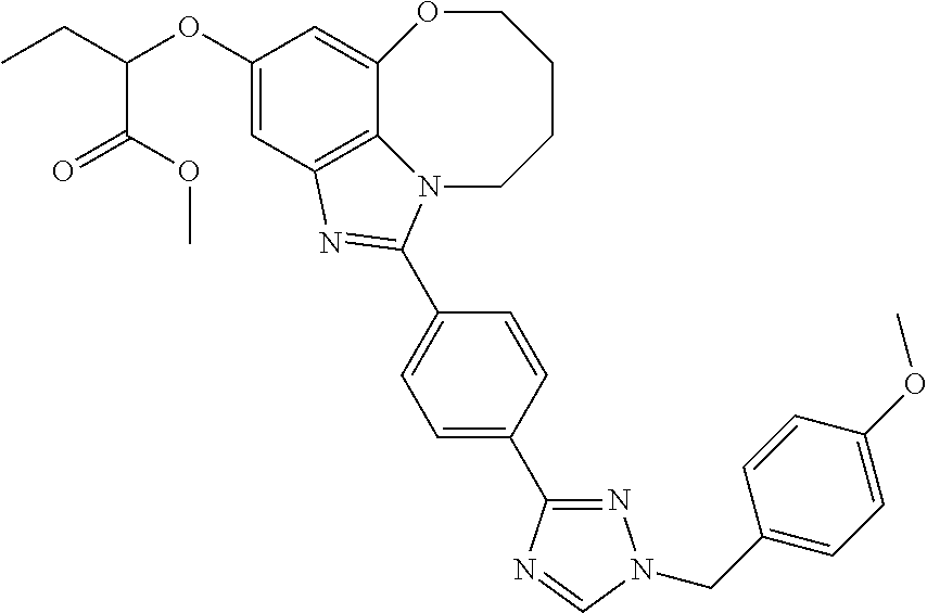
C1(OC(CC)C(OC)=O)=CC2=C3C(=C1)OCCCCN3C(C1=CC=C(C3=NN(CC4=CC=C(OC)C=C4)C=N3)C=C1)=N2
